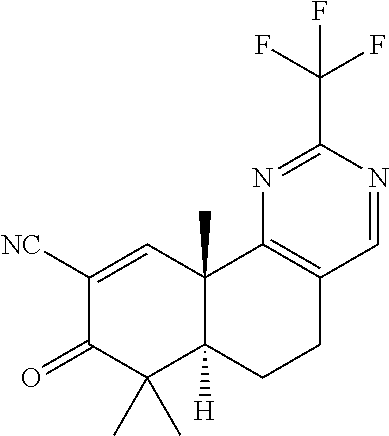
C1([NC])=CC2(C)C([H])(C(C)(C)C1=O)CCC1=C2N=C(C(F)(F)F)N=C1
